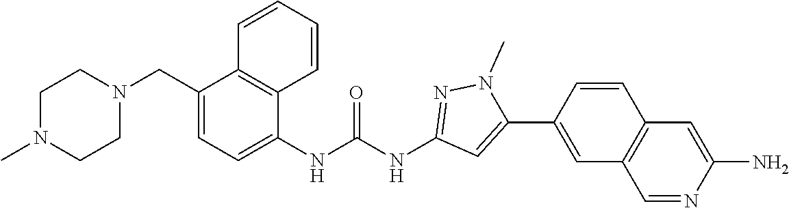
N1(C)CCN(CC2=CC=C(NC(NC3=NN(C)C(C4=CC5=C(C=C4)C=C(N)N=C5)=C3)=O)C3=C2C=CC=C3)CC1
